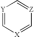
[Y]1=C[X]=C[Z]=C1
